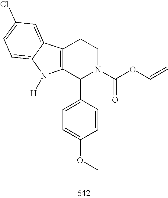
C12=C(C(C3=CC=C(OC)C=C3)N(C(OC=C)=O)CC1)N([H])C1=CC=C(Cl)C=C21
